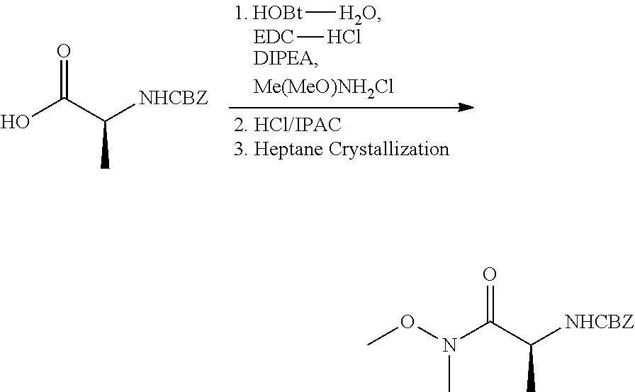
[HOBt][H2O].[EDC]Cl.O=C(C([NHCBZ])C)O.O=C(C([NHCBZ])C)N(OC)C
